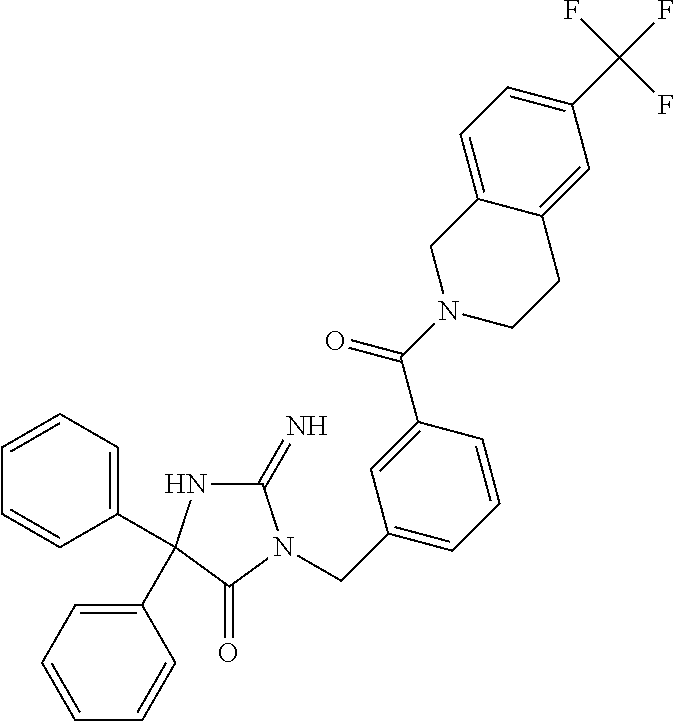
C1(=N)NC(C2=CC=CC=C2)(C2=CC=CC=C2)C(=O)N1CC1=CC=CC(C(N2CCC3=CC(C(F)(F)F)=CC=C3C2)=O)=C1
